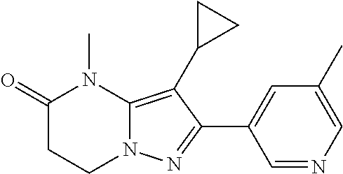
C1C(=O)N(C)C2=C(C3CC3)C(C3=CC(C)=CN=C3)=NN2C1
